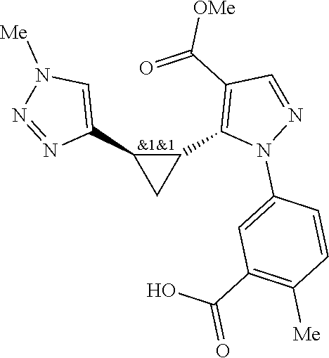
C1(C2=C(C(=O)[OMe])C=NN2C2=CC(C(O)=O)=C([Me])C=C2)C(C2=CN([Me])N=N2)C1
